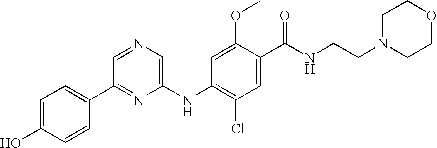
C1=C(O)C=CC(C2=NC(NC3=C(Cl)C=C(C(NCCN4CCOCC4)=O)C(OC)=C3)=CN=C2)=C1
